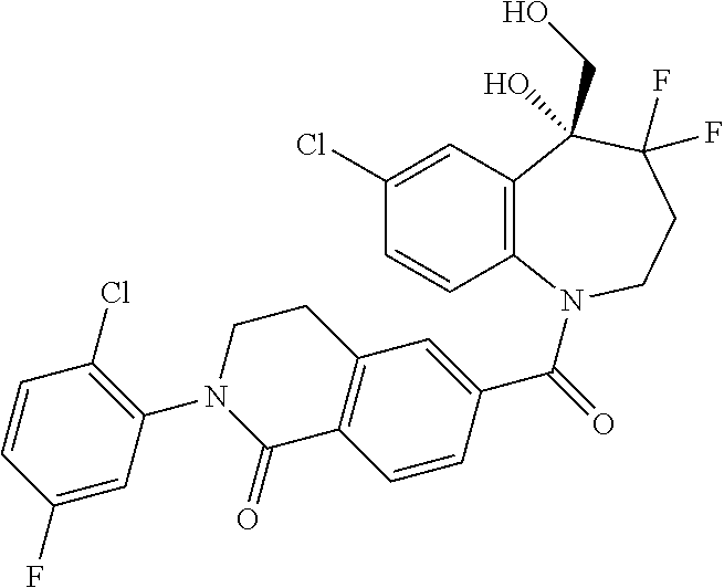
C12=C(N(C(=O)C3=CC4=C(C=C3)C(=O)N(C3=C(Cl)C=CC(F)=C3)CC4)CCC(F)(F)C1(CO)O)C=CC(Cl)=C2
